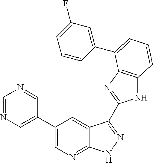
C1(C2=CN=CN=C2)=CN=C2C(=C1)C(C1=NC3=C(N1)C=CC=C3C1=CC(F)=CC=C1)=NN2
